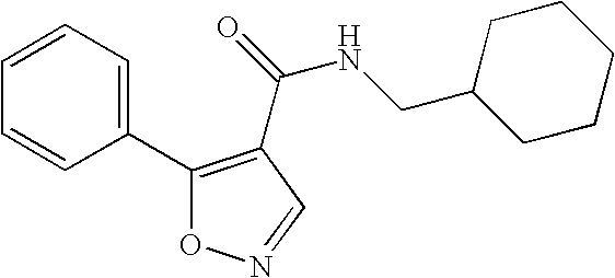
C1=CC=C(C2=C(C(=O)NCC3CCCCC3)C=NO2)C=C1
